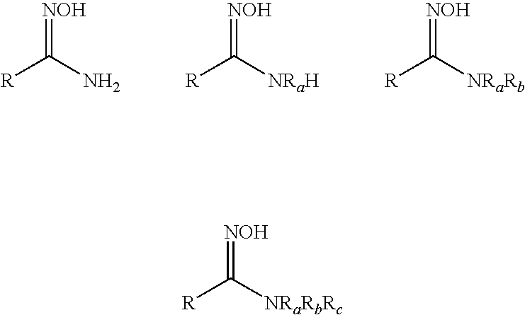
[R]C(N)=[NOH].[R]C([NRaH])=[NOH].[R]C([NRaRb])=[NOH].[R]C([NRaRbRc])=[NOH]
